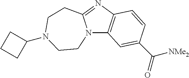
N12C3=C(N=C1CCN(C1CCC1)CC2)C=CC(C([NMe2])=O)=C3
